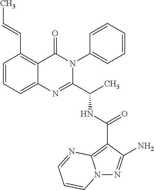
N(C(C1=NC2=CC=CC(C=CC)=C2C(=O)N1C1=CC=CC=C1)C)C(C1=C2N(N=C1N)C=CC=N2)=O
